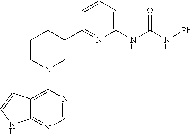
C12=C(N3CC(C4=NC(NC(N[Ph])=O)=CC=C4)CCC3)N=CN=C1NC=C2
